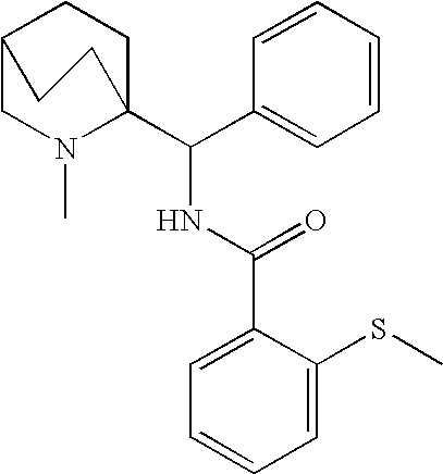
C1=CC(C(C23CCC(CN2C)CC3)NC(C2=CC=CC=C2SC)=O)=CC=C1
